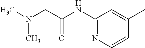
C1(NC(CN(C)C)=O)=NC=CC(C)=C1
